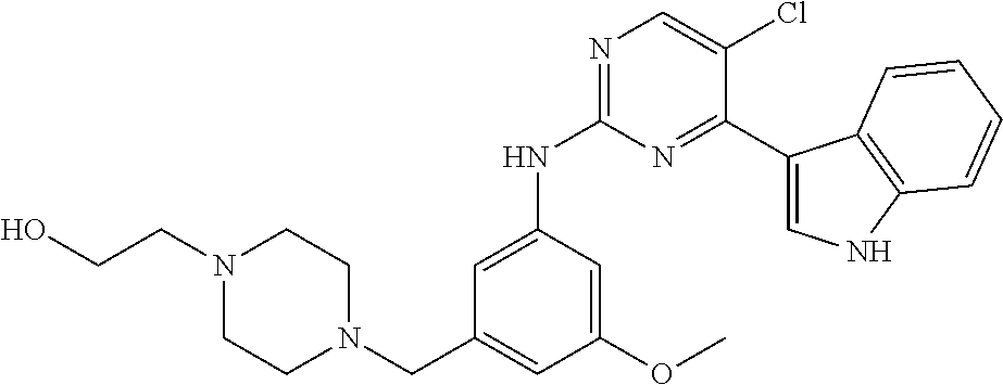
N1(CCO)CCN(CC2=CC(OC)=CC(NC3=NC=C(Cl)C(C4=CNC5=C4C=CC=C5)=N3)=C2)CC1
